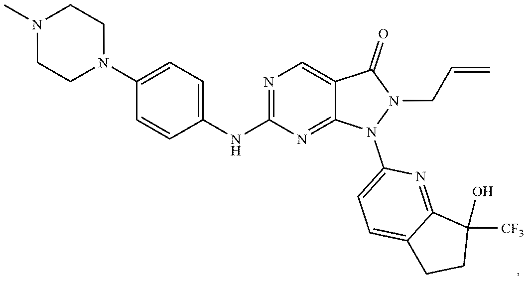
C1N(C)CCN(C2=CC=C(NC3=NC=C4C(=N3)N(C3=CC=C5C(=N3)C(O)([CF3])CC5)N(CC=C)C4=O)C=C2)C1
